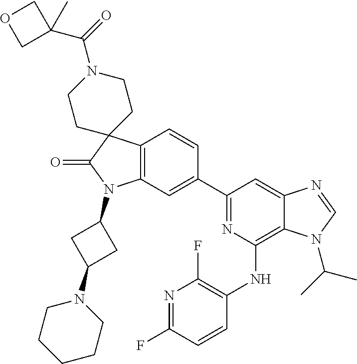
C12=C(C=C(C3=NC(NC4=C(F)N=C(F)C=C4)=C4C(=C3)N=CN4C(C)C)C=C1)N(C1CC(N3CCCCC3)C1)C(=O)C21CCN(C(=O)C2(C)COC2)CC1
